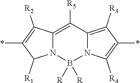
B1([R])([R])N2C(=C([R3])C(*)=C2[R4])C([R5])=C2C([R2])=C(*)C([R1])N12
